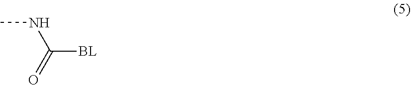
C([BL])(=O)NC
